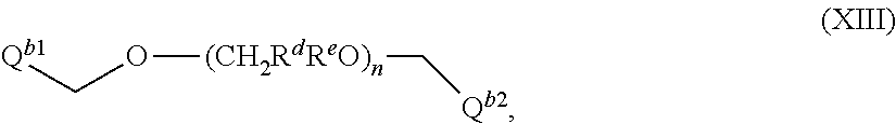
[Qb1]CO[(CH2RdReO)n]C[Qb2]
